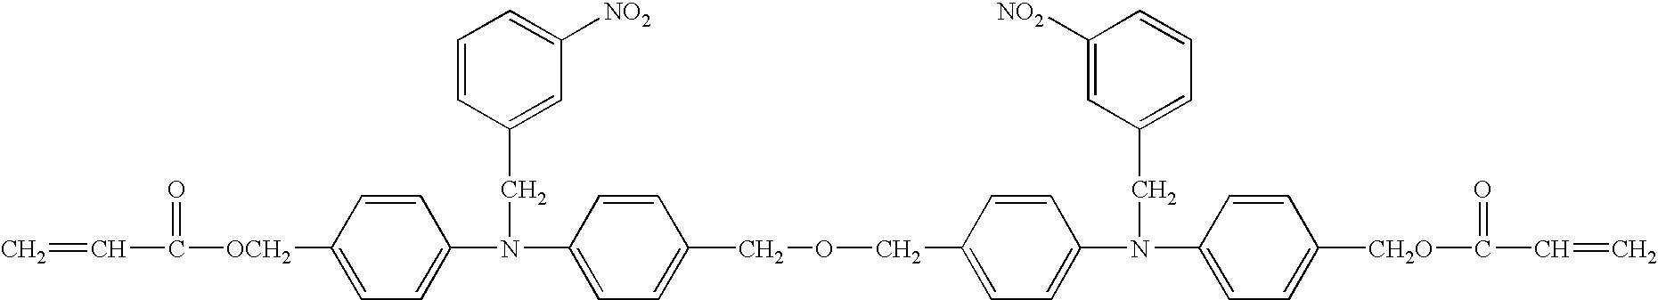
[OCH2](C1=CC=C(N(CC2=CC([NO2])=CC=C2)C2=CC=C(COCC3=CC=C(N(CC4=CC=CC([NO2])=C4)C4=CC=C([CH2O]C(=O)C=C)C=C4)C=C3)C=C2)C=C1)C(=O)C=C
